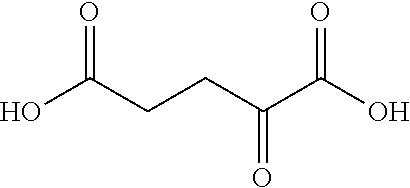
OC(CCC(C(O)=O)=O)=O
